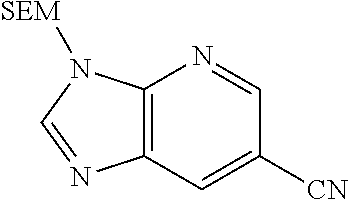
C12=C(C=C([CN])C=N1)N=CN2[SEM]
